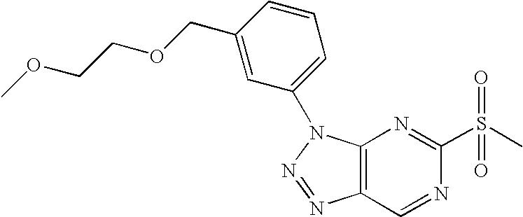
C12=C(C=NC(S(C)(=O)=O)=N1)N=NN2C1=CC=CC(COCCOC)=C1
